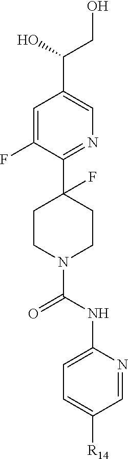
C1=C(F)C(C2(F)CCN(C(NC3=CC=C([R14])C=N3)=O)CC2)=NC=C1C(O)CO
